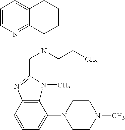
C12=C(C=CC=C1N1CCN(C)CC1)N=C(CN(C1CCCC3=CC=CN=C13)CCC)N2C
